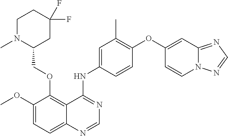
C1N(C)C(COC2=C3C(=CC=C2OC)N=CN=C3NC2=CC(C)=C(OC3=CC4=NC=NN4C=C3)C=C2)CC(F)(F)C1
